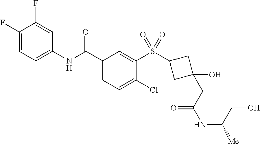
C1(F)=CC=C(NC(C2=CC=C(Cl)C(S(=O)(=O)C3CC(O)(CC(NC(CO)[Me])=O)C3)=C2)=O)C=C1F
